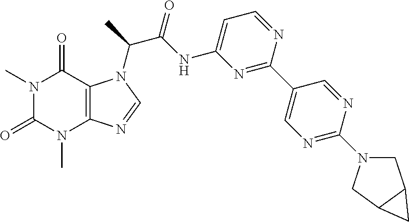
N1(C)C(=O)N(C)C2=C(C1=O)N(C(C)C(NC1=CC=NC(C3=CN=C(N4CC5C(C4)C5)N=C3)=N1)=O)C=N2
